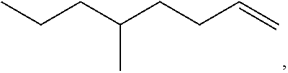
C(=C)CCC(CCC)C
